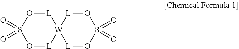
O1[L][W]2([L]OS1(=O)=O)[L]OS(=O)(=O)O[L]2
